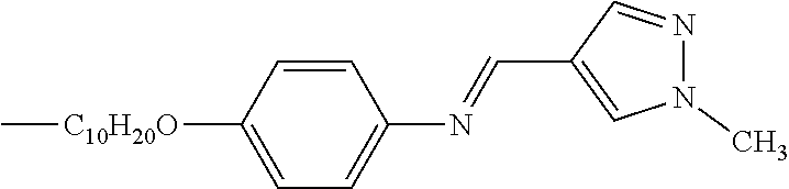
N1(C)N=CC(C=NC2=CC=C([C10H20O]C)C=C2)=C1
